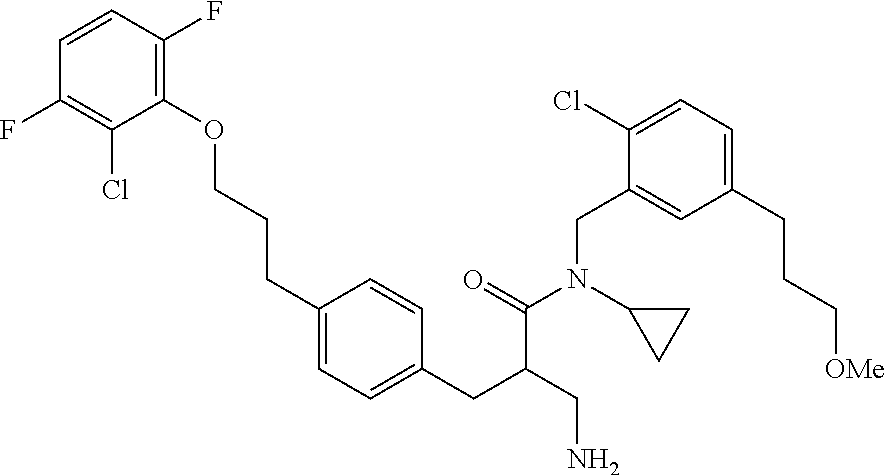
C1(OCCCC2=CC=C(CC(C(N(C3CC3)CC3=CC(CCC[OMe])=CC=C3Cl)=O)CN)C=C2)=C(F)C=CC(F)=C1Cl
